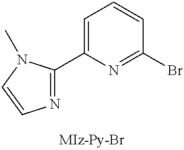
C1=C(C2=NC=CN2C)N=C(Br)C=C1
